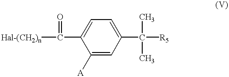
C1(C(=O)[Hal-(CH2)n])=CC=C(C([R5])(C)C)C=C1[A]
